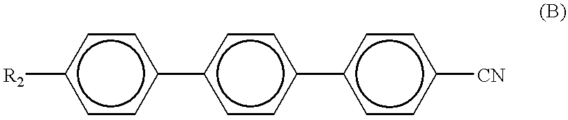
[R2]c1ccc(-c2ccc(-c3ccc([CN])cc3)cc2)cc1
